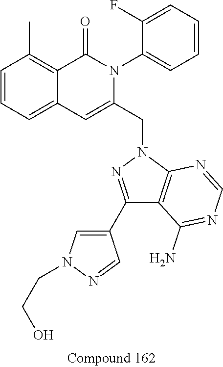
C1=CC=C2C(=C1C)C(=O)N(C1=CC=CC=C1F)C(CN1N=C(C3=CN(CCO)N=C3)C3=C1N=CN=C3N)=C2
